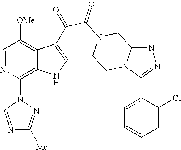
N1=C2N(C(C3=CC=CC=C3Cl)=N1)CCN(C(=O)C(=O)C1=CNC3=C(N4N=C([Me])N=C4)N=CC([OMe])=C31)C2
